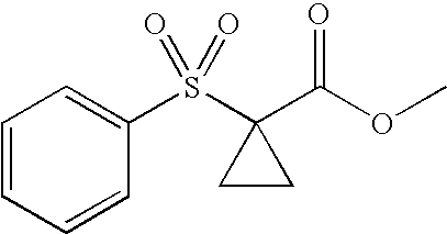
C1=CC=CC(S(C2(C(OC)=O)CC2)(=O)=O)=C1
